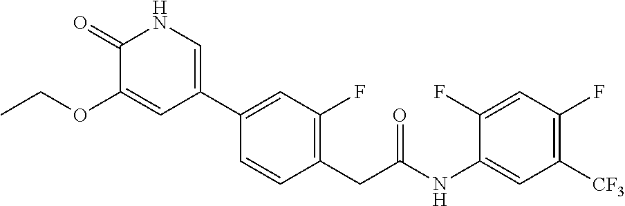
C1(C2=CC(F)=C(CC(NC3=CC([CF3])=C(F)C=C3F)=O)C=C2)=CNC(=O)C(OCC)=C1
